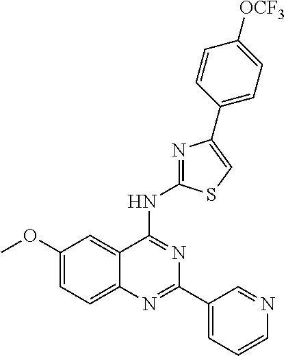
C1(OC)=CC=C2C(=C1)C(NC1=NC(C3=CC=C([OCF3])C=C3)=CS1)=NC(C1=CC=CN=C1)=N2
